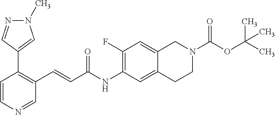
C1=CN=CC(C=CC(NC2=C(F)C=C3C(=C2)CCN(C(OC(C)(C)C)=O)C3)=O)=C1C1=CN(C)N=C1
